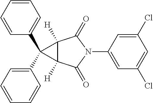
C1(Cl)=CC(N2C(=O)C3([H])C([H])(C2=O)C3(C2=CC=CC=C2)C2=CC=CC=C2)=CC(Cl)=C1
